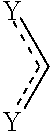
[Y]c[Y]
